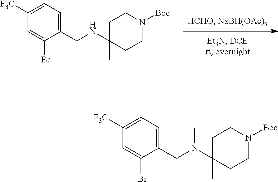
C1C(C)(NCC2=CC=C([F3C])C=C2Br)CCN([Boc])C1.C1C(C)(N(CC2=CC=C([F3C])C=C2Br)C)CCN([Boc])C1
